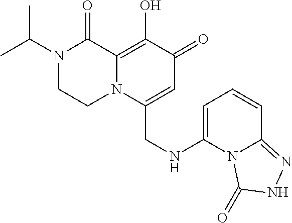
N1(C(C)C)CCN2C(=C(O)C(=O)C=C2CNC2=CC=CC3=NNC(=O)N23)C1=O
